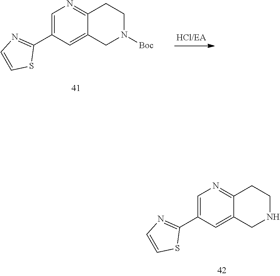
C1=C(C2=NC=CS2)C=C2C(=N1)CCNC2.C1=C(C2=NC=CS2)C=C2C(=N1)CCN([Boc])C2
